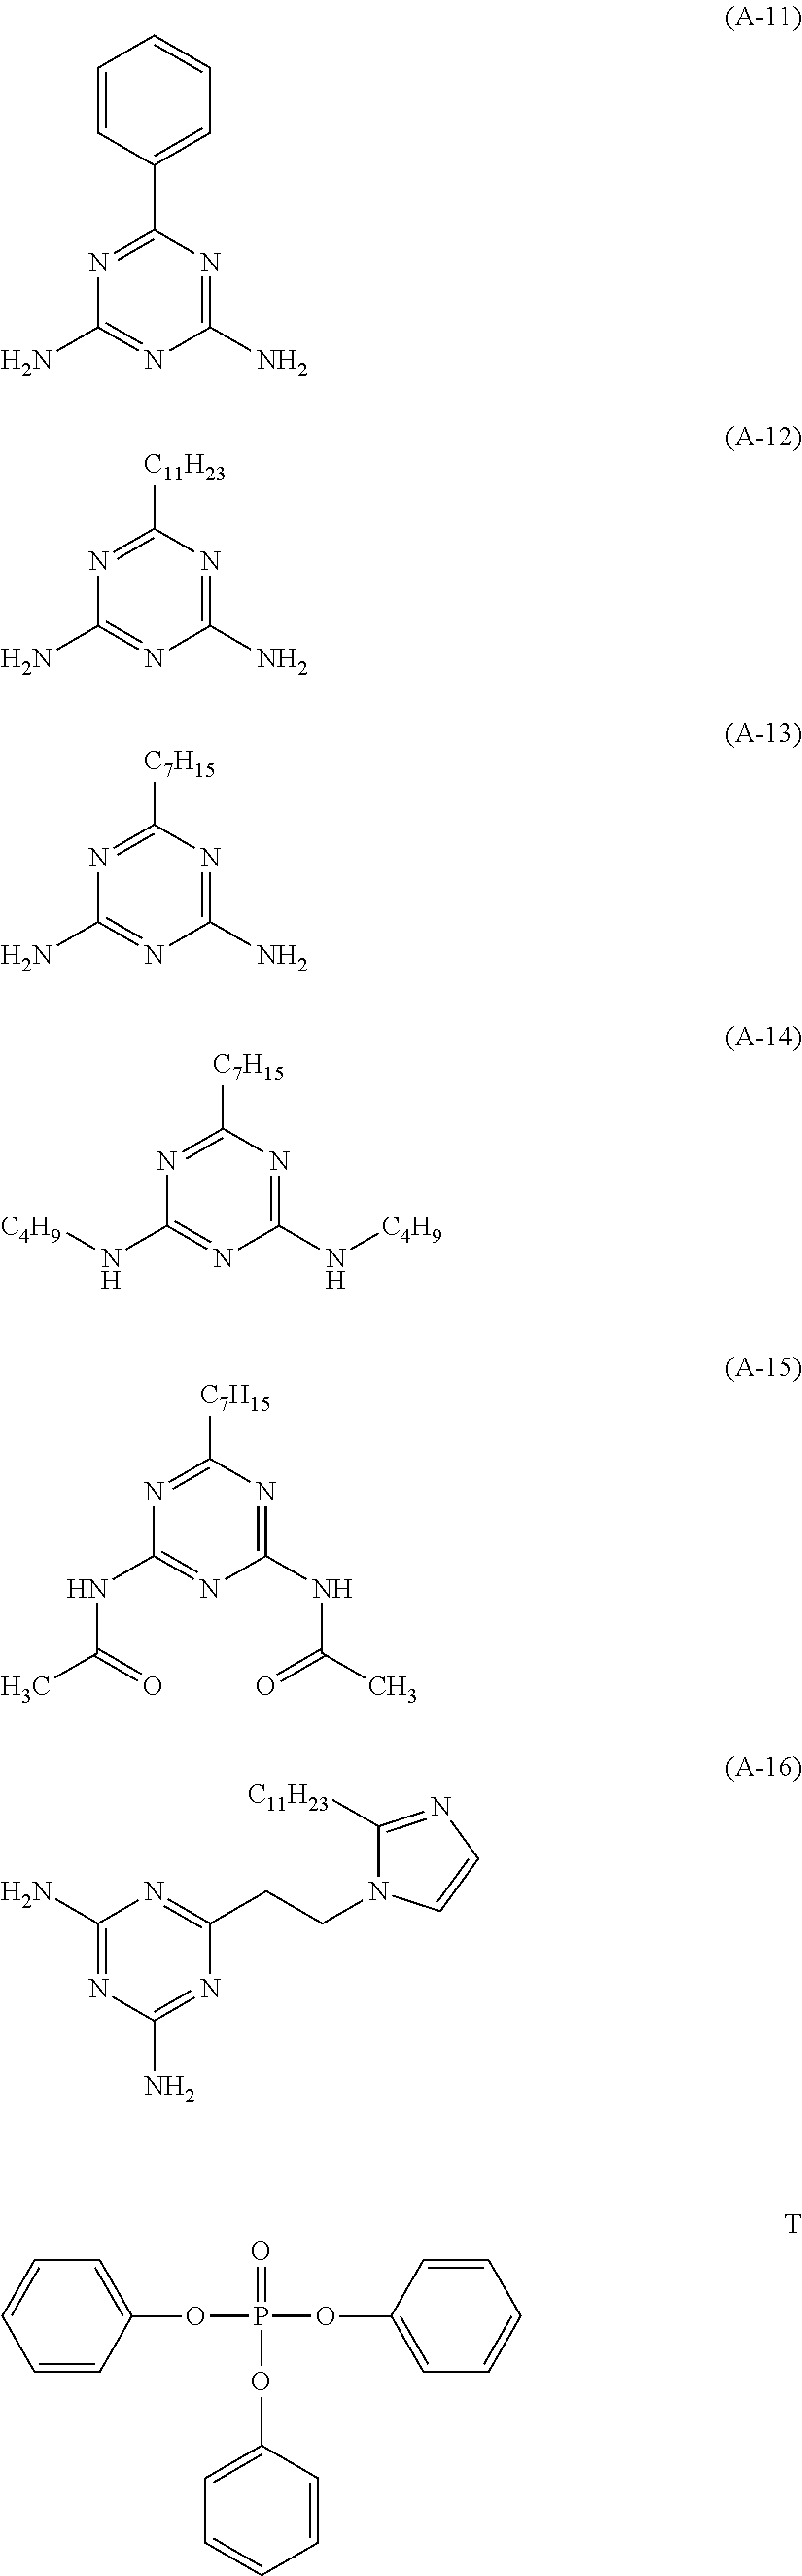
C1(C2=NC(N)=NC(N)=N2)=CC=CC=C1.C1([C11H23])=NC(N)=NC(N)=N1.C1([C7H15])=NC(N)=NC(N)=N1.C1([C7H15])=NC(N[C4H9])=NC(N[C4H9])=N1.C1([C7H15])=NC(NC(C)=O)=NC(NC(C)=O)=N1.C1(N)=NC(N)=NC(CCN2C([C11H23])=NC=C2)=N1.O(P(OC1=CC=CC=C1)(=O)OC1=CC=CC=C1)C1=CC=CC=C1
